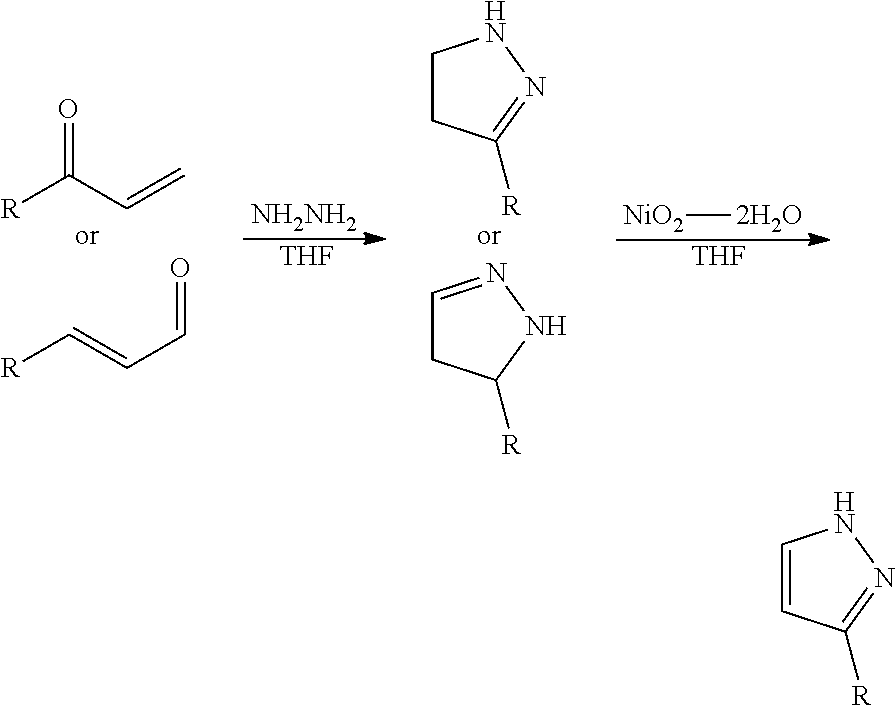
[R]C(C=C)=O.[R]C=CC=O.[NH2NH2].[THF].C1CC([R])=NN1.C1=NNC([R])C1.[NiO2][2H2O].[THF].C1=CC([R])=NN1
